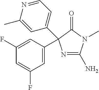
C1(N)=NC(C2=CC(F)=CC(F)=C2)(C2=CC=NC(C)=C2)C(=O)N1C
